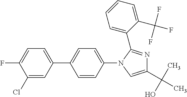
C1(Cl)=CC(C2=CC=C(N3C(C4=CC=CC=C4C(F)(F)F)=NC(C(C)(O)C)=C3)C=C2)=CC=C1F
